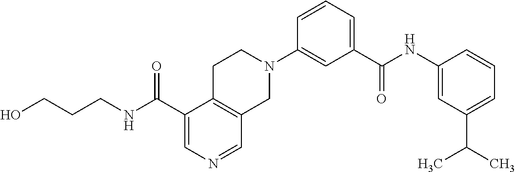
C1(C(NCCCO)=O)=CN=CC2=C1CCN(C1=CC(C(NC3=CC(C(C)C)=CC=C3)=O)=CC=C1)C2
